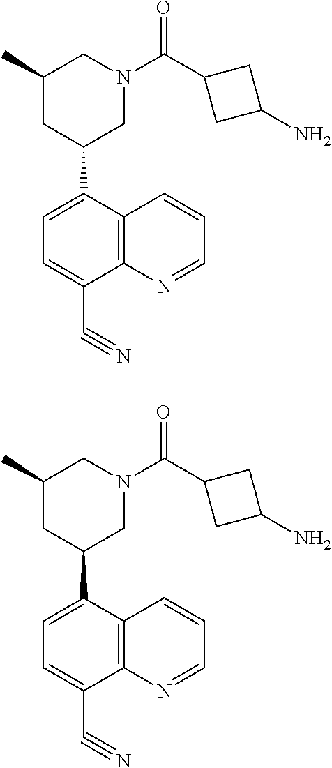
C12=C(C=CC=N1)C(C1CC(C)CN(C(C3CC(N)C3)=O)C1)=CC=C2C#N.C12=C(C=CC=N1)C(C1CC(C)CN(C(=O)C3CC(N)C3)C1)=CC=C2C#N
